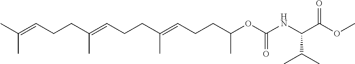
C(C(=CCCC(=CCCC(OC(NC(C(C)C)C(OC)=O)=O)C)C)C)CC=C(C)C
